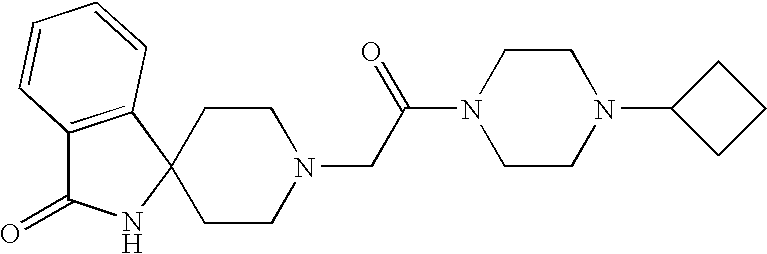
C12=C(C3(NC1=O)CCN(CC(N1CCN(C4CCC4)CC1)=O)CC3)C=CC=C2
